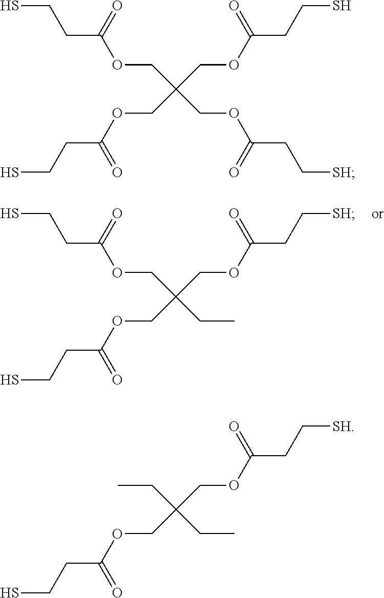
C(C(CC)(COC(CC[SH])=O)COC(CCS)=O)OC(CCS)=O.C(C(COC(CC[SH])=O)(COC(CCS)=O)COC(CCS)=O)OC(CCS)=O.C(C(CC)(COC(CC[SH])=O)COC(CCS)=O)C
